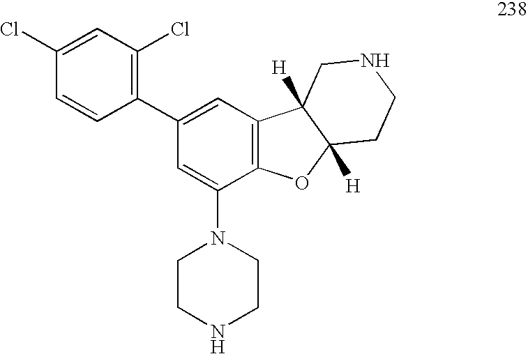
C1(N2CCNCC2)=CC(C2=C(Cl)C=C(Cl)C=C2)=CC2=C1OC1([H])C2([H])CNCC1
